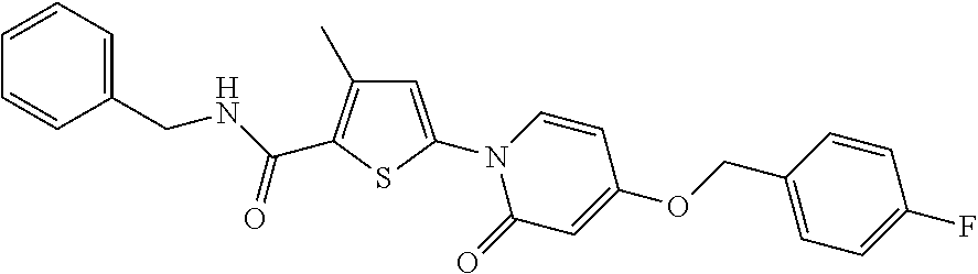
C(NC(C1=C(C)C=C(N2C(=O)C=C(OCC3=CC=C(F)C=C3)C=C2)S1)=O)C1=CC=CC=C1
